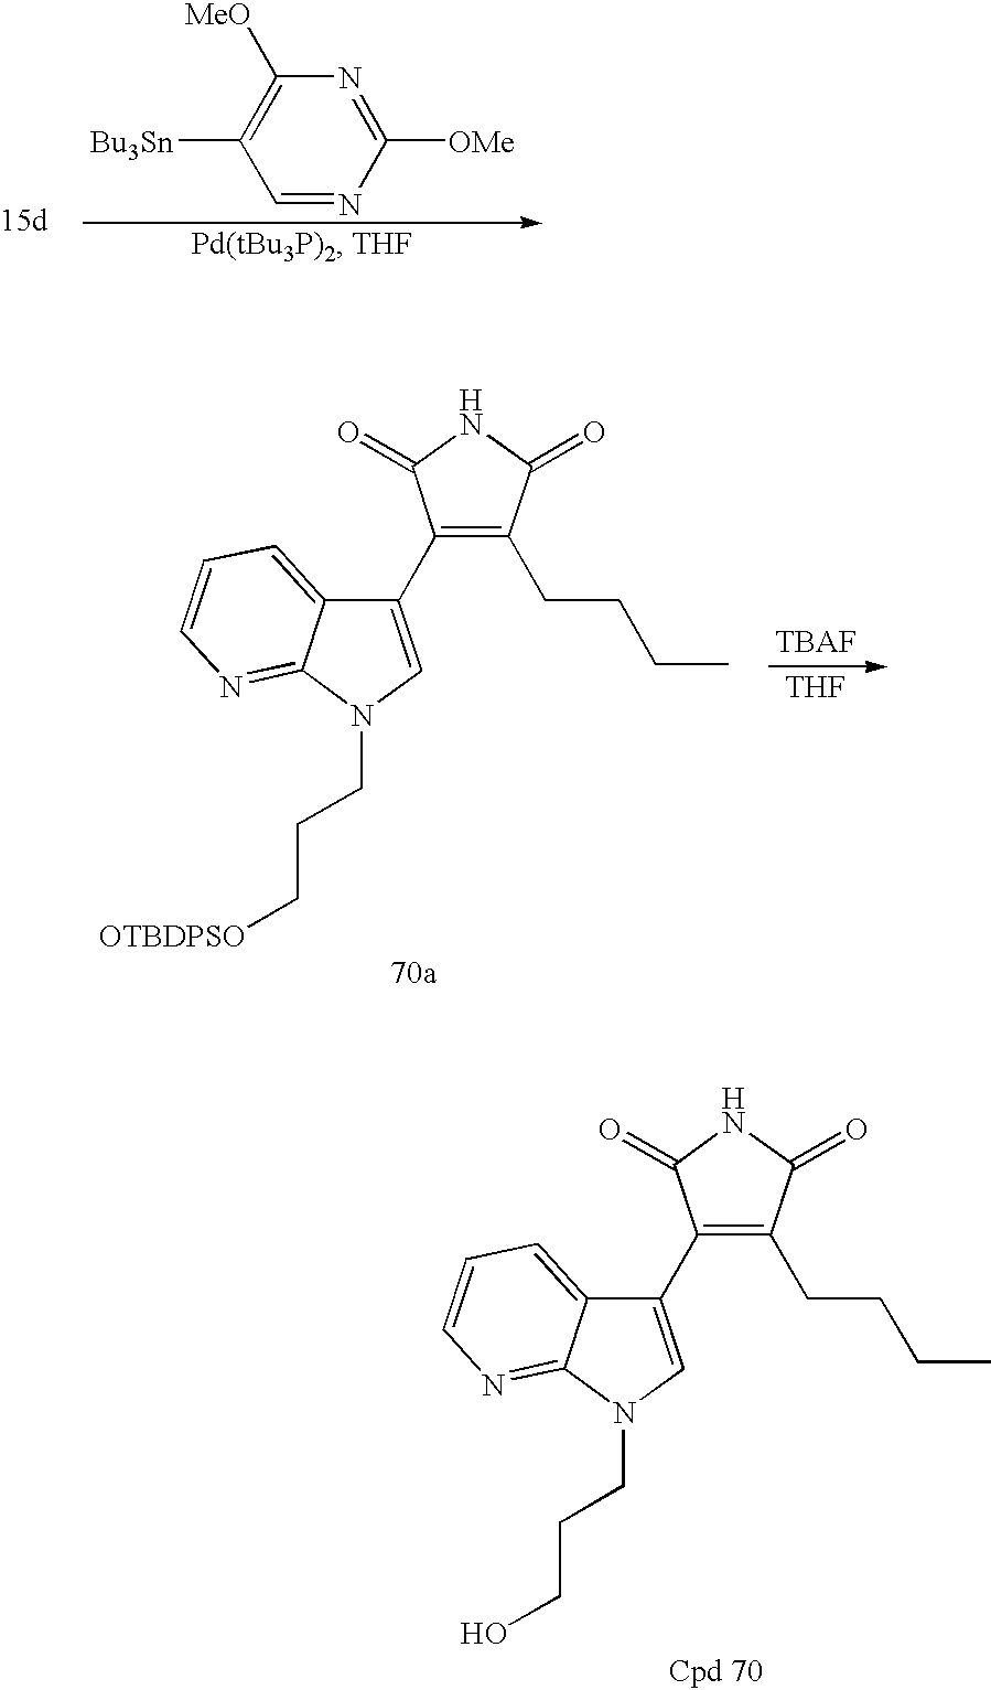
C1([Bu3Sn])=C([MeO])N=C([OMe])N=C1.C1(C2=CN(CCC[OTBDPSO])C3=NC=CC=C23)=C(CCCC)C(=O)NC1=O.[THF].C1(C2=CN(CCCO)C3=NC=CC=C23)=C(CCCC)C(=O)NC1=O
